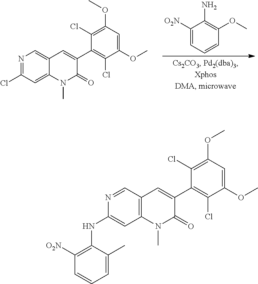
C1([O2N])=CC=CC(OC)=C1N.ClC1=NC=C2C(=C1)N(C)C(=O)C(C1=C(Cl)C(OC)=CC(OC)=C1Cl)=C2.C1([O2N])=C(NC2=CC3=C(C=N2)C=C(C2=C(Cl)C(OC)=CC(OC)=C2Cl)C(=O)N3C)C(C)=CC=C1
